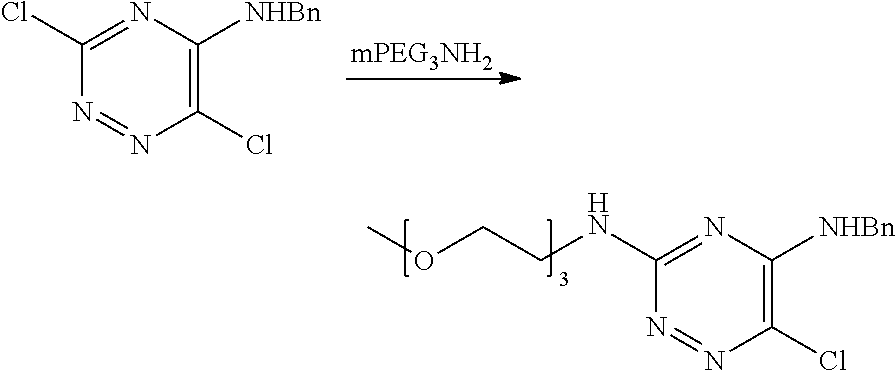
C1(Cl)=C([NHBn])N=C(Cl)N=N1.C1(Cl)=C([NHBn])N=C(NCCOC)N=N1
